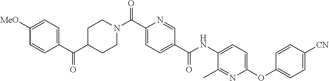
C1CN(C(C2=CC=C(C(=O)NC3=CC=C(OC4=CC=C([CN])C=C4)N=C3C)C=N2)=O)CCC1C(C1=CC=C([MeO])C=C1)=O
